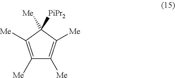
C1([Me])=C([Me])C([Me])([PiPr2])C([Me])=C1[Me]
